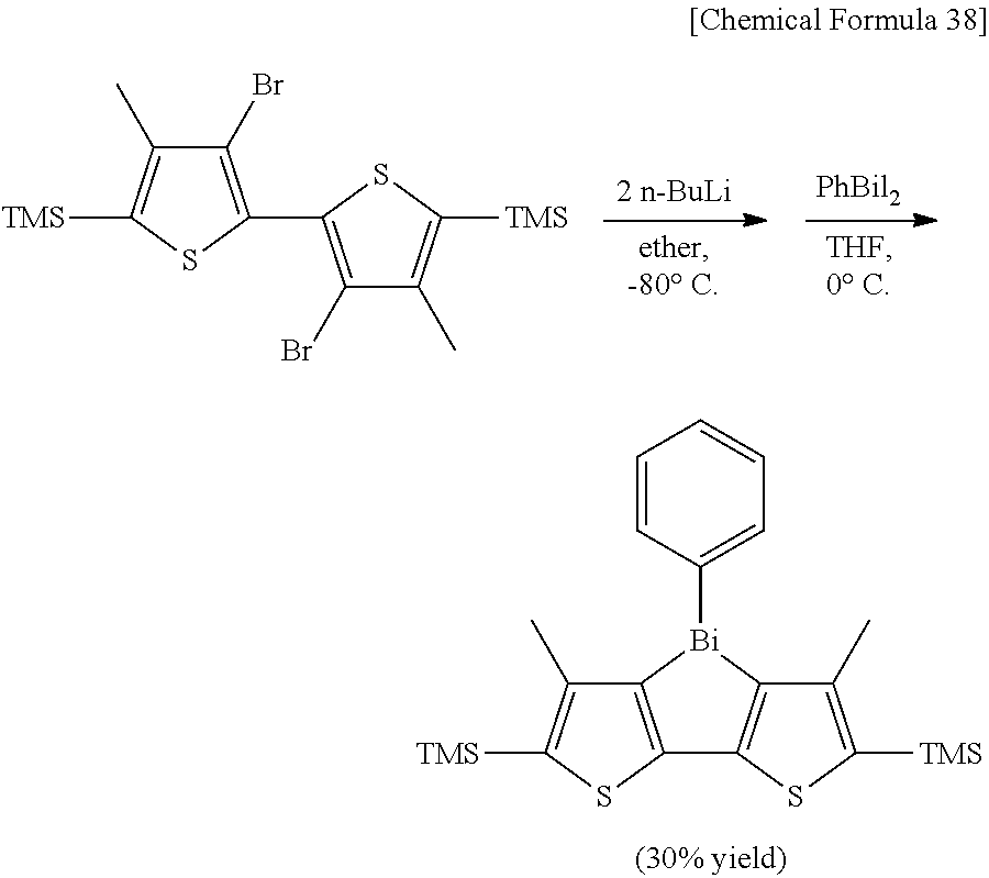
C1(Br)=C(C2=C(Br)C(C)=C([TMS])S2)SC([TMS])=C1C.C12=C(SC([TMS])=C1C)C1=C([Bi]2C2=CC=CC=C2)C(C)=C([TMS])S1
